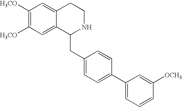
C1([H3CO])=C([H3CO])C=C2C(=C1)CCNC2CC1=CC=C(C2=CC=CC([OCH3])=C2)C=C1
